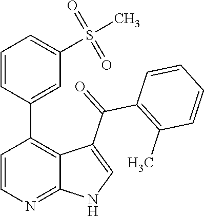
C1=CN=C2C(=C1C1=CC(S(=O)(=O)C)=CC=C1)C(C(=O)C1=C(C)C=CC=C1)=CN2
